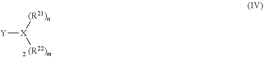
[Y][X]([(R21)n])[(R22)m]
